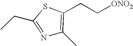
N1=C(CC)SC(CC[ONO2])=C1C
